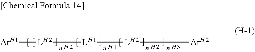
[H2].[H1].[H2].[H3].[ArH1][LH2][LH1][LH2][ArH2]
